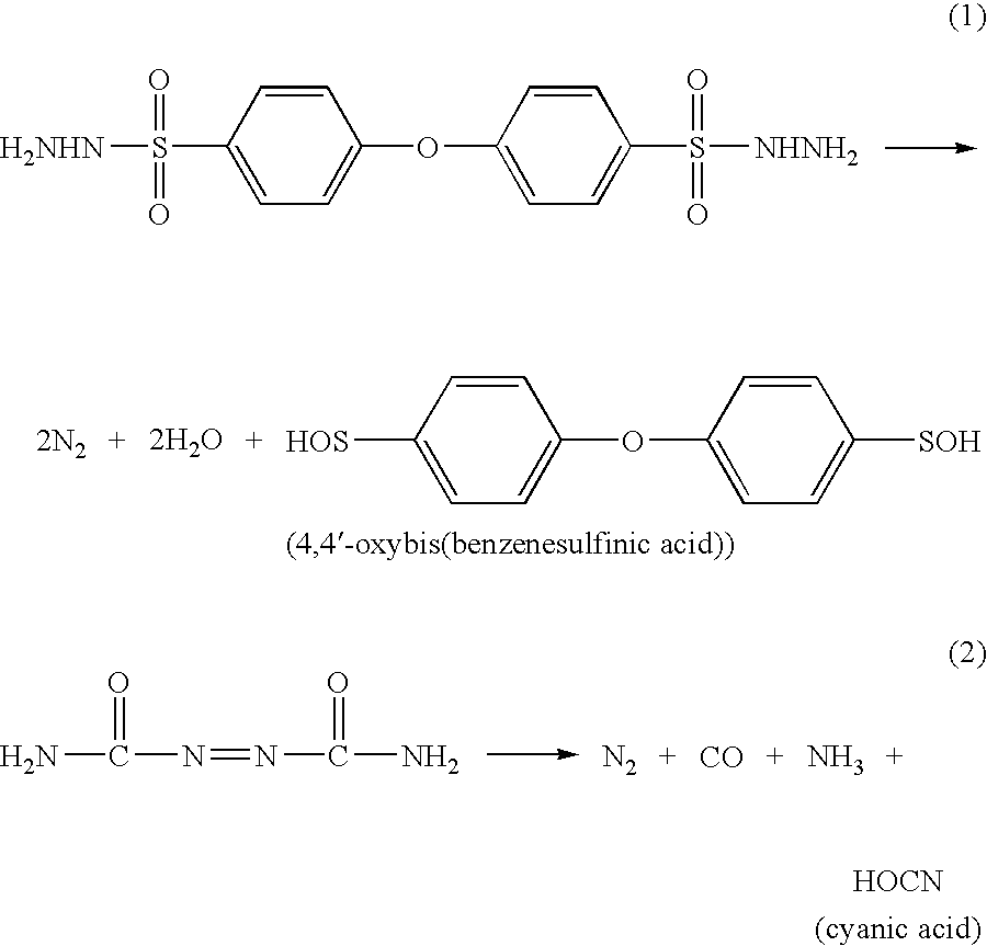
C1=CC(S(=O)(=O)[H2NHN])=CC=C1OC1=CC=C(S(=O)(=O)[NHNH2])C=C1.C1=CC([HOS])=CC=C1OC1=CC=C([SOH])C=C1.[2N2].[2H2O].NC(=O)N=NC(=O)N.[N2].[CO].N.[HOCN]
